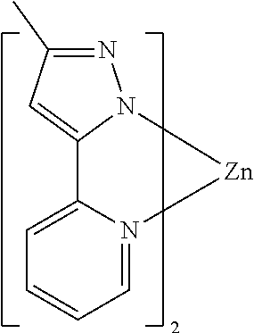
C12=CC(C)=NN1[Zn]N1=CC=CC=C21
